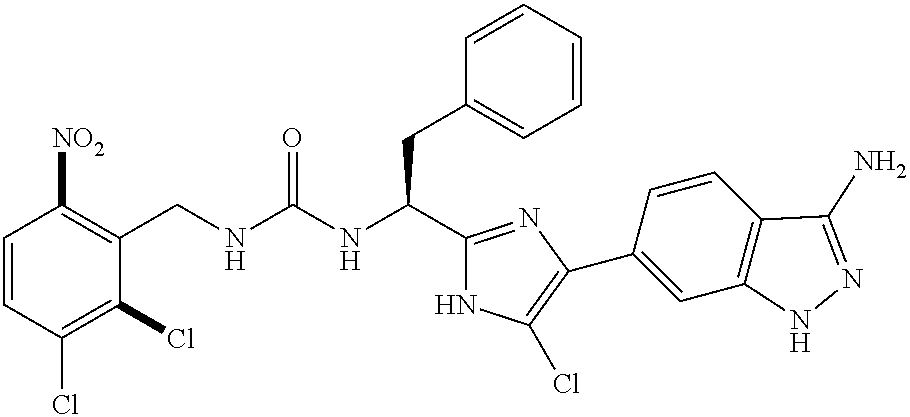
C1=CC(Cl)=C(Cl)C(CNC(NC(C2=NC(C3=CC4=C(C=C3)C(N)=NN4)=C(Cl)N2)CC2=CC=CC=C2)=O)=C1[NO2]
